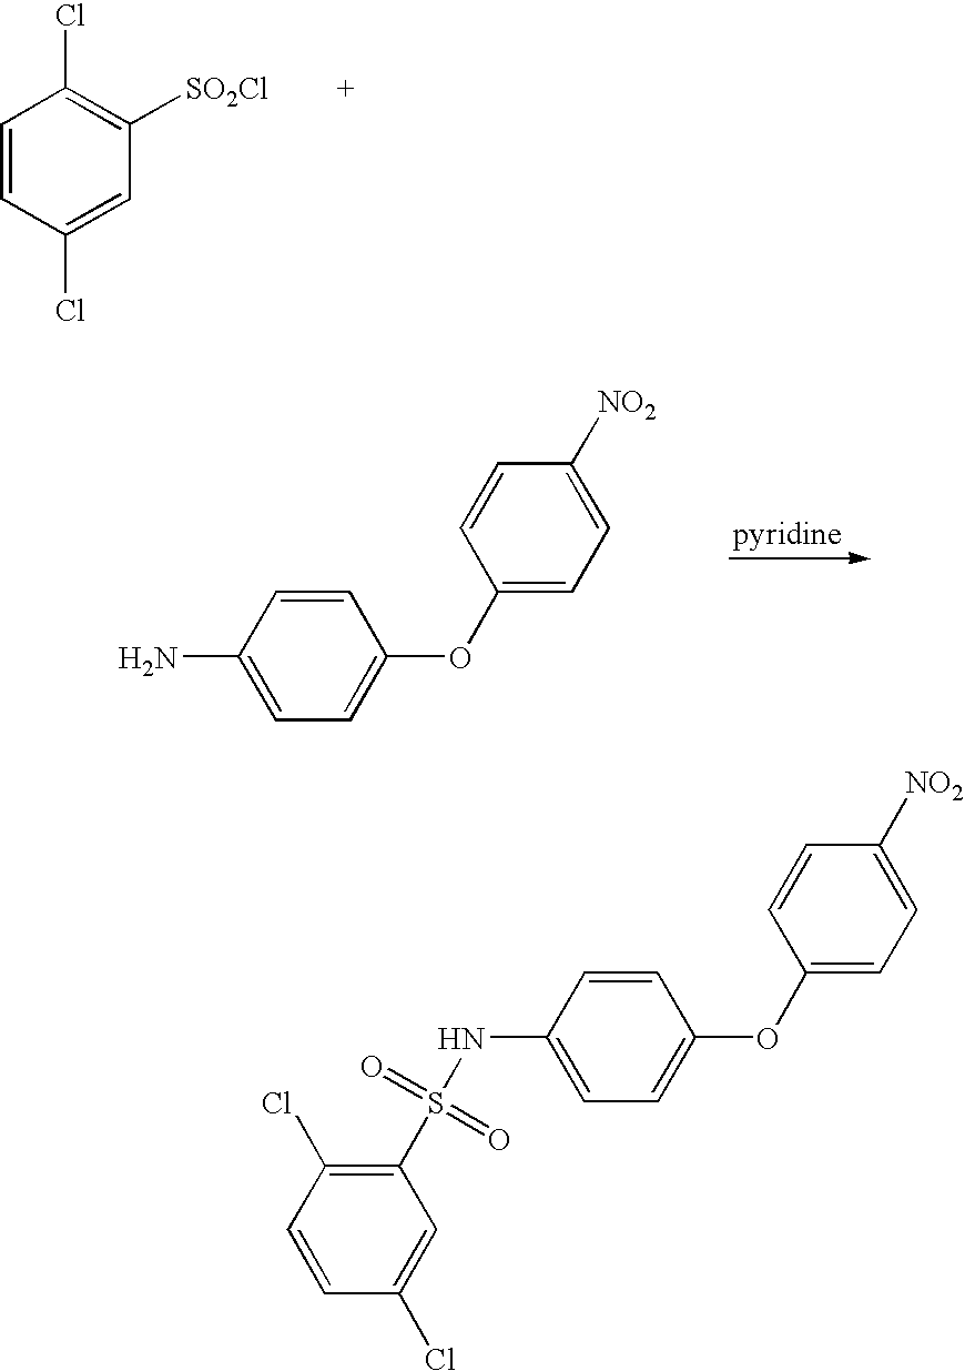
C1=CC(Cl)=CC([SO2Cl])=C1Cl.C1(N)=CC=C(OC2=CC=C([NO2])C=C2)C=C1.C1=CC(Cl)=CC(S(=O)(=O)NC2=CC=C(OC3=CC=C([NO2])C=C3)C=C2)=C1Cl
